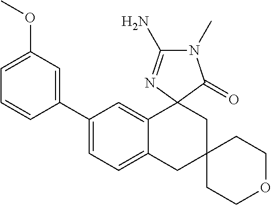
C1(C2=CC=C3C(=C2)C2(CC4(C3)CCOCC4)C(=O)N(C)C(N)=N2)=CC(OC)=CC=C1
